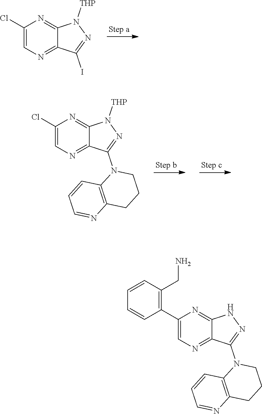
C1(Cl)=CN=C2C(=N1)N([THP])N=C2I.C1(Cl)=CN=C2C(=N1)N([THP])N=C2N1C2=C(CCC1)N=CC=C2.C1(C2=C(CN)C=CC=C2)=CN=C2C(=N1)NN=C2N1C2=C(CCC1)N=CC=C2
